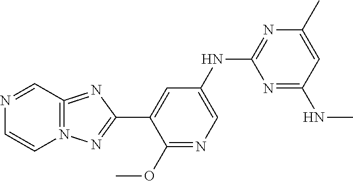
C1=C(NC2=NC(C)=CC(NC)=N2)C=C(C2=NN3=C(=N2)C=NC=C3)C(OC)=N1
